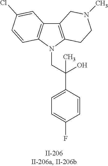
C12=C(N(CC(C3=CC=C(F)C=C3)(O)C)C3=C1C=C(Cl)C=C3)CCN(C)C2
